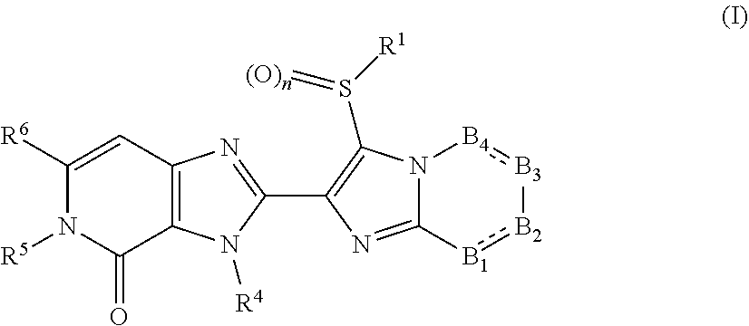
C1([R6])=CC2=C(C(=O)N1[R5])N([R4])C(C1=C(S([R1])=[(O)n])N3C(=N1)[B1]:[B2][B3]:[B4]3)=N2
